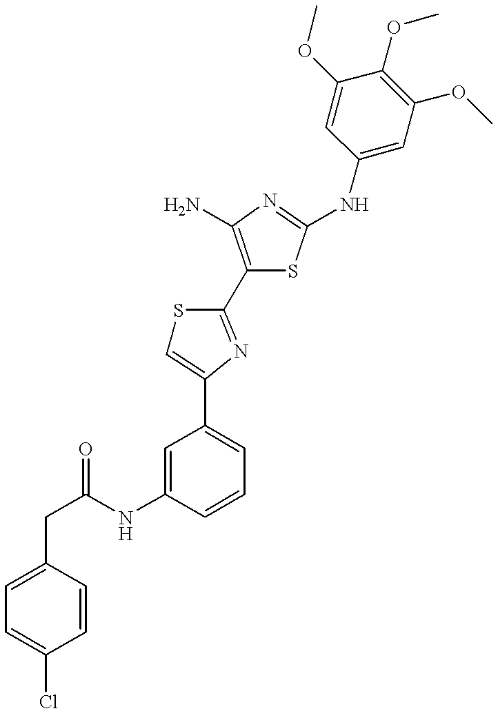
C(C(NC1=CC(C2=CSC(C3=C(N)N=C(NC4=CC(OC)=C(OC)C(OC)=C4)S3)=N2)=CC=C1)=O)C1=CC=C(Cl)C=C1
